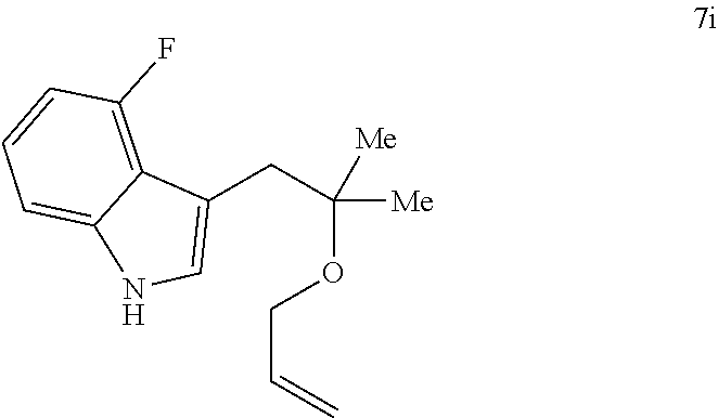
O(CC=C)C(CC1=CNC2=CC=CC(F)=C12)([Me])[Me]
